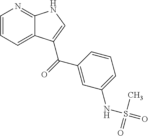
C1=CC=C2C(=N1)NC=C2C(=O)C1=CC(NS(=O)(C)=O)=CC=C1
